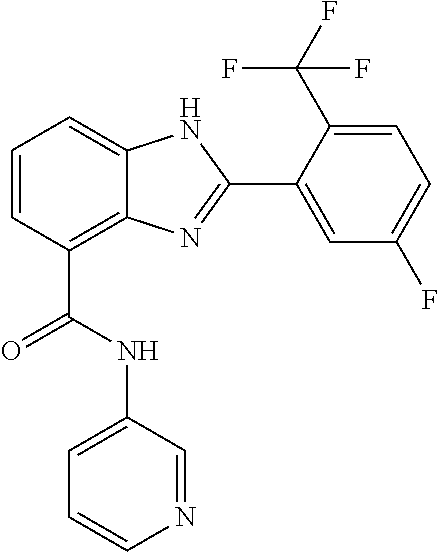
C1=CC(C(=O)NC2=CC=CN=C2)=C2C(=C1)NC(C1=CC(F)=CC=C1C(F)(F)F)=N2
